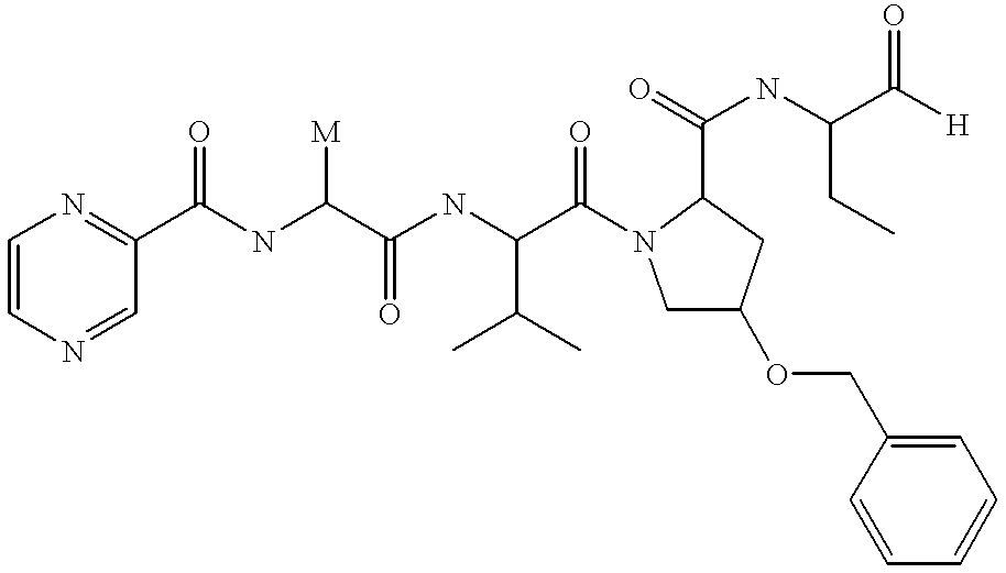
C1=CN=CC(C(NC(C(NC(C(=O)N2CC(OCC3=CC=CC=C3)CC2C(=O)NC(C([H])=O)CC)C(C)C)=O)[M])=O)=N1
